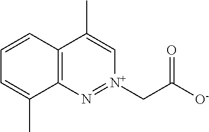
C12=C(C=CC=C1C)C(C)=C[N+](CC([O-])=O)=N2
